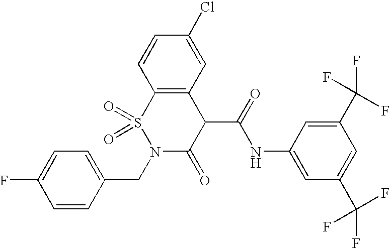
C1=C(C(F)(F)F)C=C(C(F)(F)F)C=C1NC(C1C(=O)N(CC2=CC=C(F)C=C2)S(=O)(=O)C2=C1C=C(Cl)C=C2)=O
